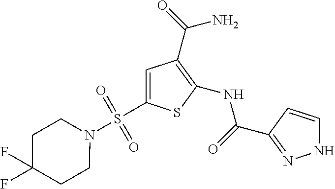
C1(NC(=O)C2=NNC=C2)=C(C(=O)N)C=C(S(N2CCC(F)(F)CC2)(=O)=O)S1
